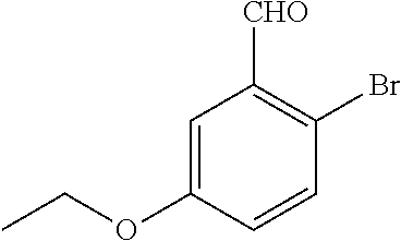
BrC1=C([CHO])C=C(OCC)C=C1
